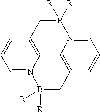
C1=N2C3=C(C=C1)CB([R])([R])N1=CC=CC(=C31)CB2([R])[R]
